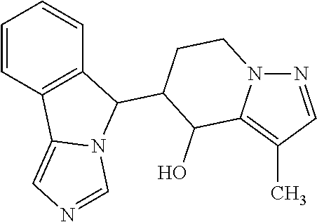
N1=CC(C)=C2N1CCC(C1C3=C(C4=CN=CN14)C=CC=C3)C2O
